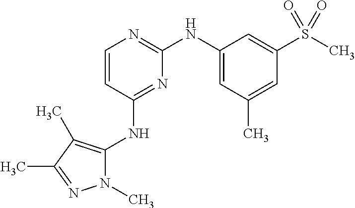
N1(C)C(NC2=NC(NC3=CC(C)=CC(S(C)(=O)=O)=C3)=NC=C2)=C(C)C(C)=N1
